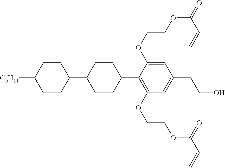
C1CC([C5H11])CCC1C1CCC(C2=C(OCCOC(C=C)=O)C=C(CCO)C=C2OCCOC(=O)C=C)CC1
